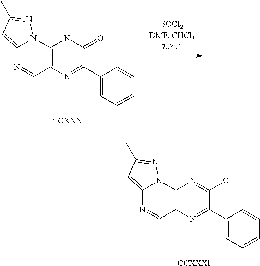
C12=CC(C)=NN1C1=C(C=N2)N=C(C2=CC=CC=C2)C(=O)N1.[CCXXX].C12=CC(C)=NN1C1=C(C=N2)N=C(C2=CC=CC=C2)C(Cl)=N1.[CCXXXl]
